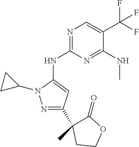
N1=C(NC2=CC(C3(C)C(=O)OCC3)=NN2C2CC2)N=C(NC)C(C(F)(F)F)=C1
